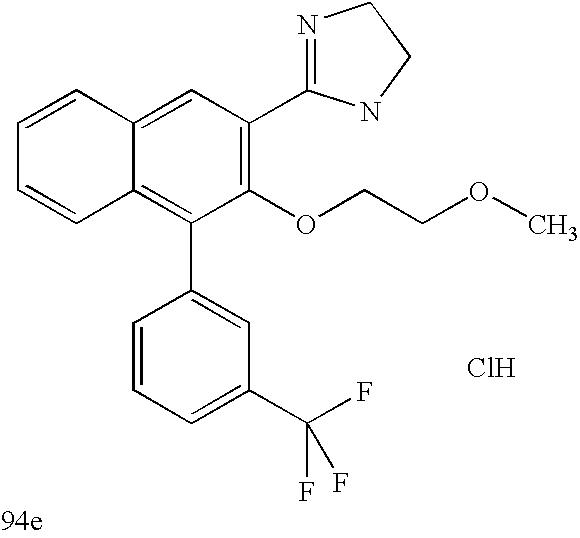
C1=C2C(=C(C3=CC(C(F)(F)F)=CC=C3)C(OCCOC)=C1C1=NCCN1)C=CC=C2.Cl
